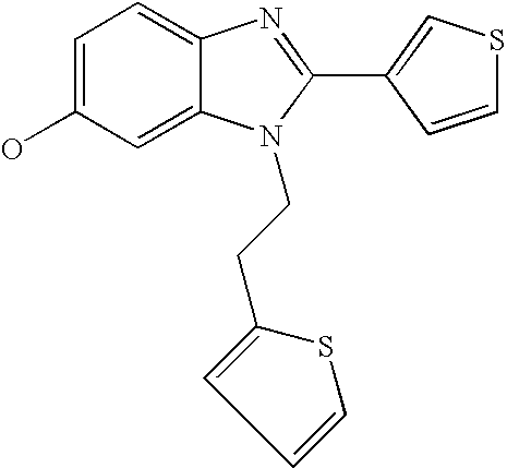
C1=C(O)C=C2C(=C1)N=C(C1=CSC=C1)N2CCC1=CC=CS1
